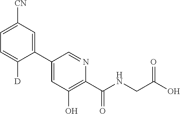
C1(C2=CC(O)=C(C(NCC(O)=O)=O)N=C2)=CC([CN])=CC=C1[D]
